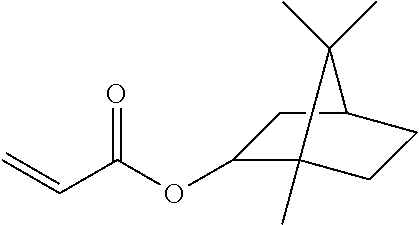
O(C(C=C)=O)C1C2(C)CCC(C1)C2(C)C
